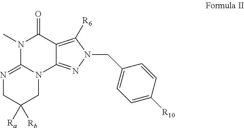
N1(C)C2=NCC([Ra])([Rb])CN2C2=NN(CC3=CC=C([R10])C=C3)C([R6])=C2C1=O
